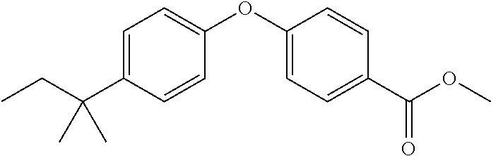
CCC(C1=CC=C(OC2=CC=C(C(=O)OC)C=C2)C=C1)(C)C
